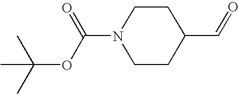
CC(OC(=O)N1CCC(C=O)CC1)(C)C
